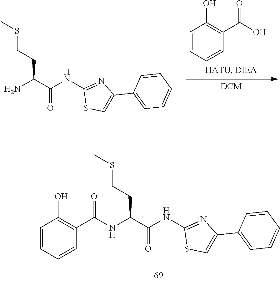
C1=CC=CC(C(=O)NC(C(NC2=NC(C3=CC=CC=C3)=CS2)=O)CCSC)=C1O.C1=CC=CC(C(O)=O)=C1O.NC(C(NC1=NC(C2=CC=CC=C2)=CS1)=O)CCSC
